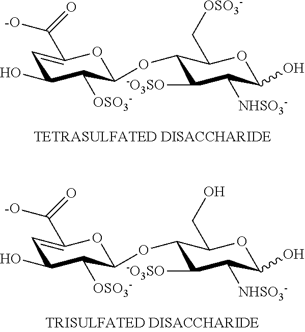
C1=C(C([-O])=O)OC(OC2C([-O3SO])C([NHSO3-])C(O)OC2C[OSO3-])C([OSO3-])C1O.C1=C(C([-O])=O)OC(OC2C([-O3SO])C([NHSO3-])C(O)OC2CO)C([OSO3-])C1O
